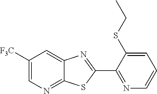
C1([F3C])=CN=C2C(=C1)N=C(C1=NC=CC=C1SCC)S2
